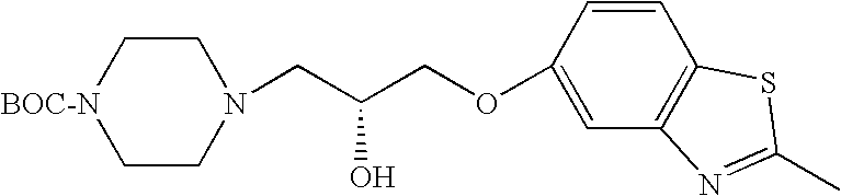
C1C[BOC-N]CCN1CC(COC1=CC2=C(C=C1)SC(C)=N2)O
